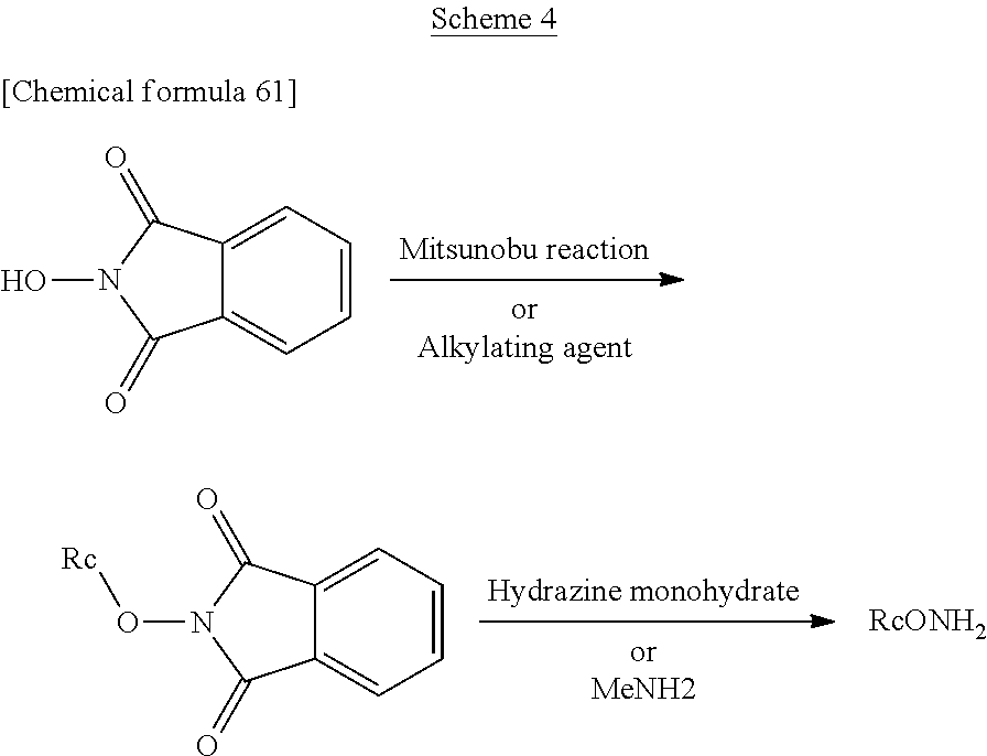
C12=CC=CC=C1C(=O)N(O)C2=O.C12=CC=CC=C1C(=O)N(O[Rc])C2=O
